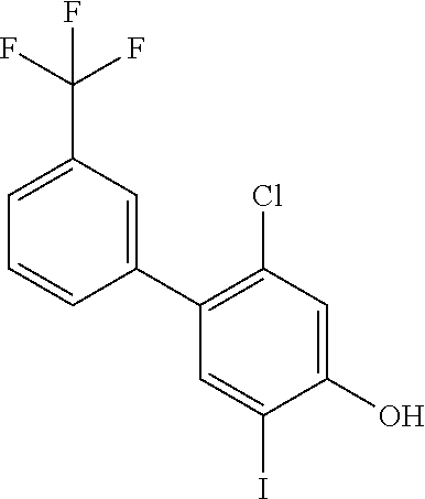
C1(C2=CC(C(F)(F)F)=CC=C2)=C(Cl)C=C(O)C(I)=C1
